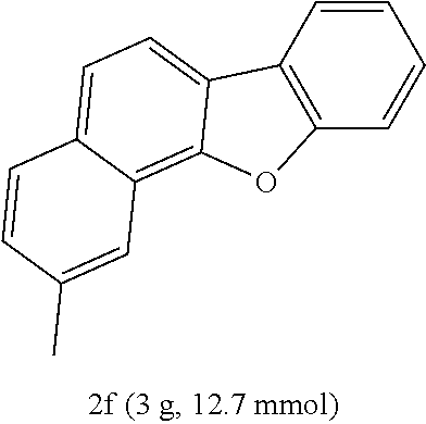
C1=CC2=C(C=C1)OC1=C3C(=CC=C21)C=CC(C)=C3
